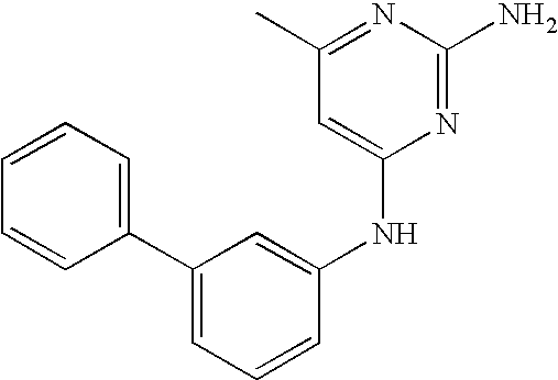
C1(C2=CC=CC=C2)=CC=CC(NC2=CC(C)=NC(N)=N2)=C1
